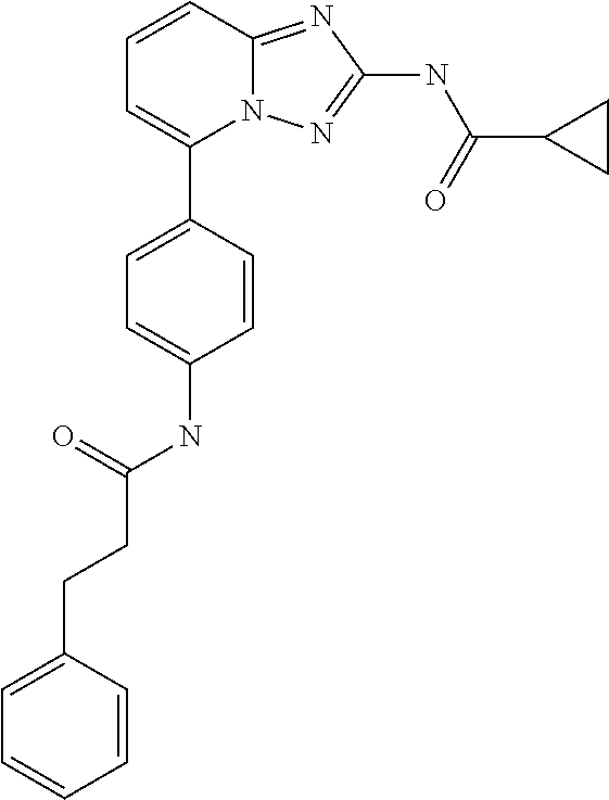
C1=CC2=NC(NC(C3CC3)=O)=NN2C(C2=CC=C(NC(CCC3=CC=CC=C3)=O)C=C2)=C1
